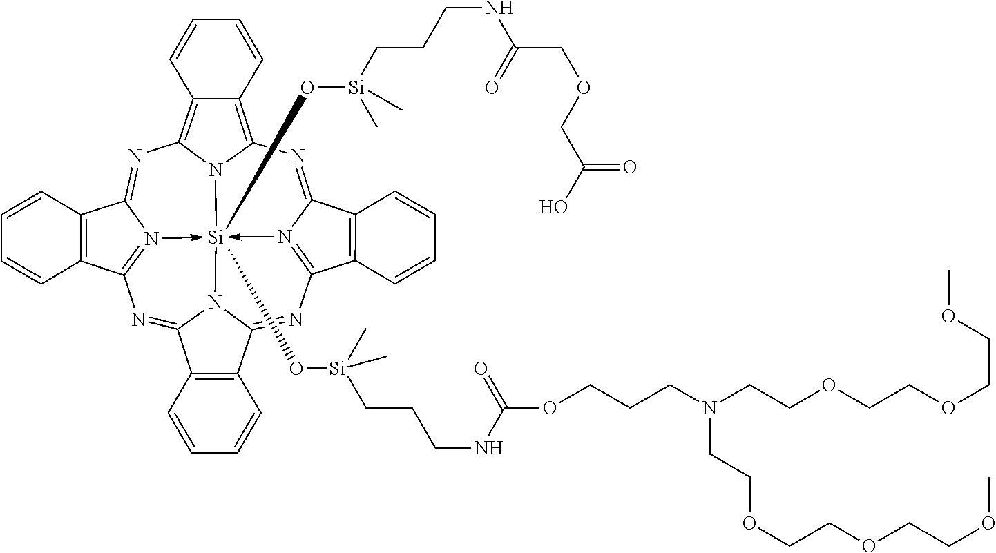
N1=C2N3->[Si]45(O[Si](CCCNC(OCCCN(CCOCCOCCOC)CCOCCOCCOC)=O)(C)C)(O[Si](C)(CCCNC(=O)COCC(O)=O)C)-N6=C(N=C7N4C(=NC=3C3=C2C=CC=C3)C2=C7C=CC=C2)C2=C(C6=NC3=C4C(=C1N35)C=CC=C4)C=CC=C2
